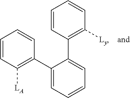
C1(C2=C([Ly])C=CC=C2)=CC=CC=C1C1=C([LA])C=CC=C1
